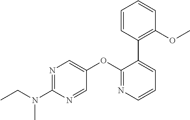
C1(OC2=CN=C(N(CC)C)N=C2)=NC=CC=C1C1=C(OC)C=CC=C1
